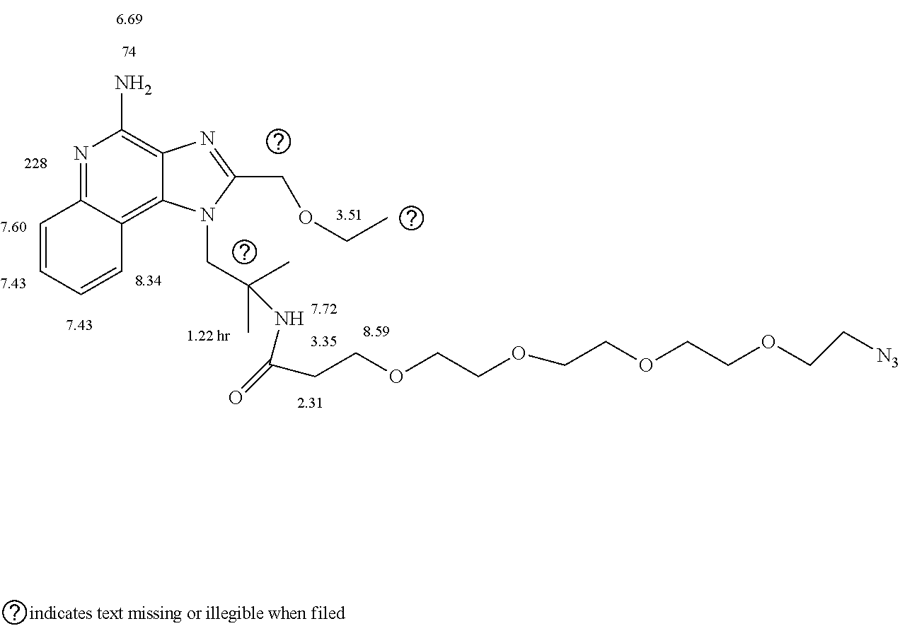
N1=C2C(=C3C(=C1N)N=C(COCC)N3CC(C)(C)NC(=O)CCOCCOCCOCCOCC[N3])C=CC=C2
